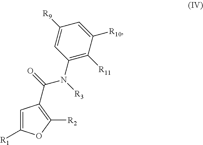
C1=C([R1])OC([R2])=C1C(N([R3])C1=C([R11])C([R10])=CC([R9])=C1)=O
